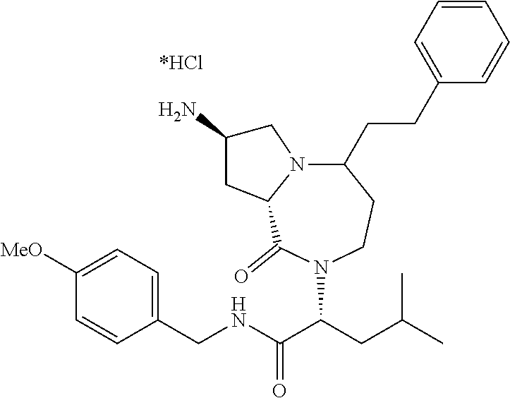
C1([MeO])=CC=C(CNC(C(CC(C)C)N2C(=O)C3N(CC(N)C3)C(CCC3=CC=CC=C3)CC2)=O)C=C1
